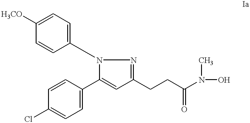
C1([H3CO])=CC=C(N2C(C3=CC=C(Cl)C=C3)=CC(CCC(N(O)C)=O)=N2)C=C1
